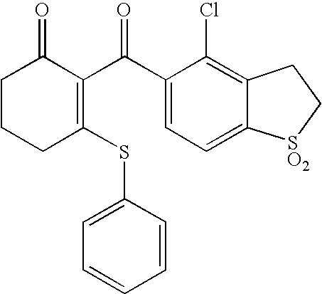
C1CCC(SC2=CC=CC=C2)=C(C(C2=CC=C3C(=C2Cl)CC[SO2]3)=O)C1=O
